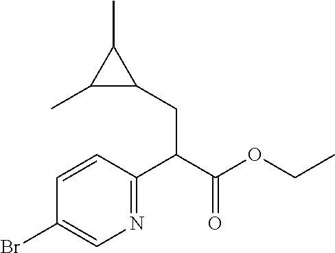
C1=CC(C(C(OCC)=O)CC2C(C)C2C)=NC=C1Br
